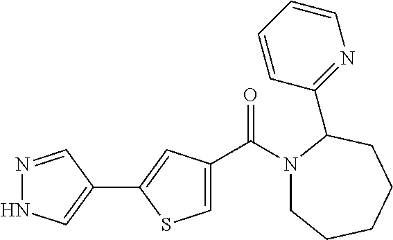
N1=CC(C2=CC(C(N3CCCCCC3C3=NC=CC=C3)=O)=CS2)=CN1
